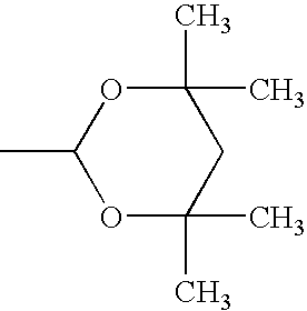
C1(C)OC(C)(C)CC(C)(C)O1
